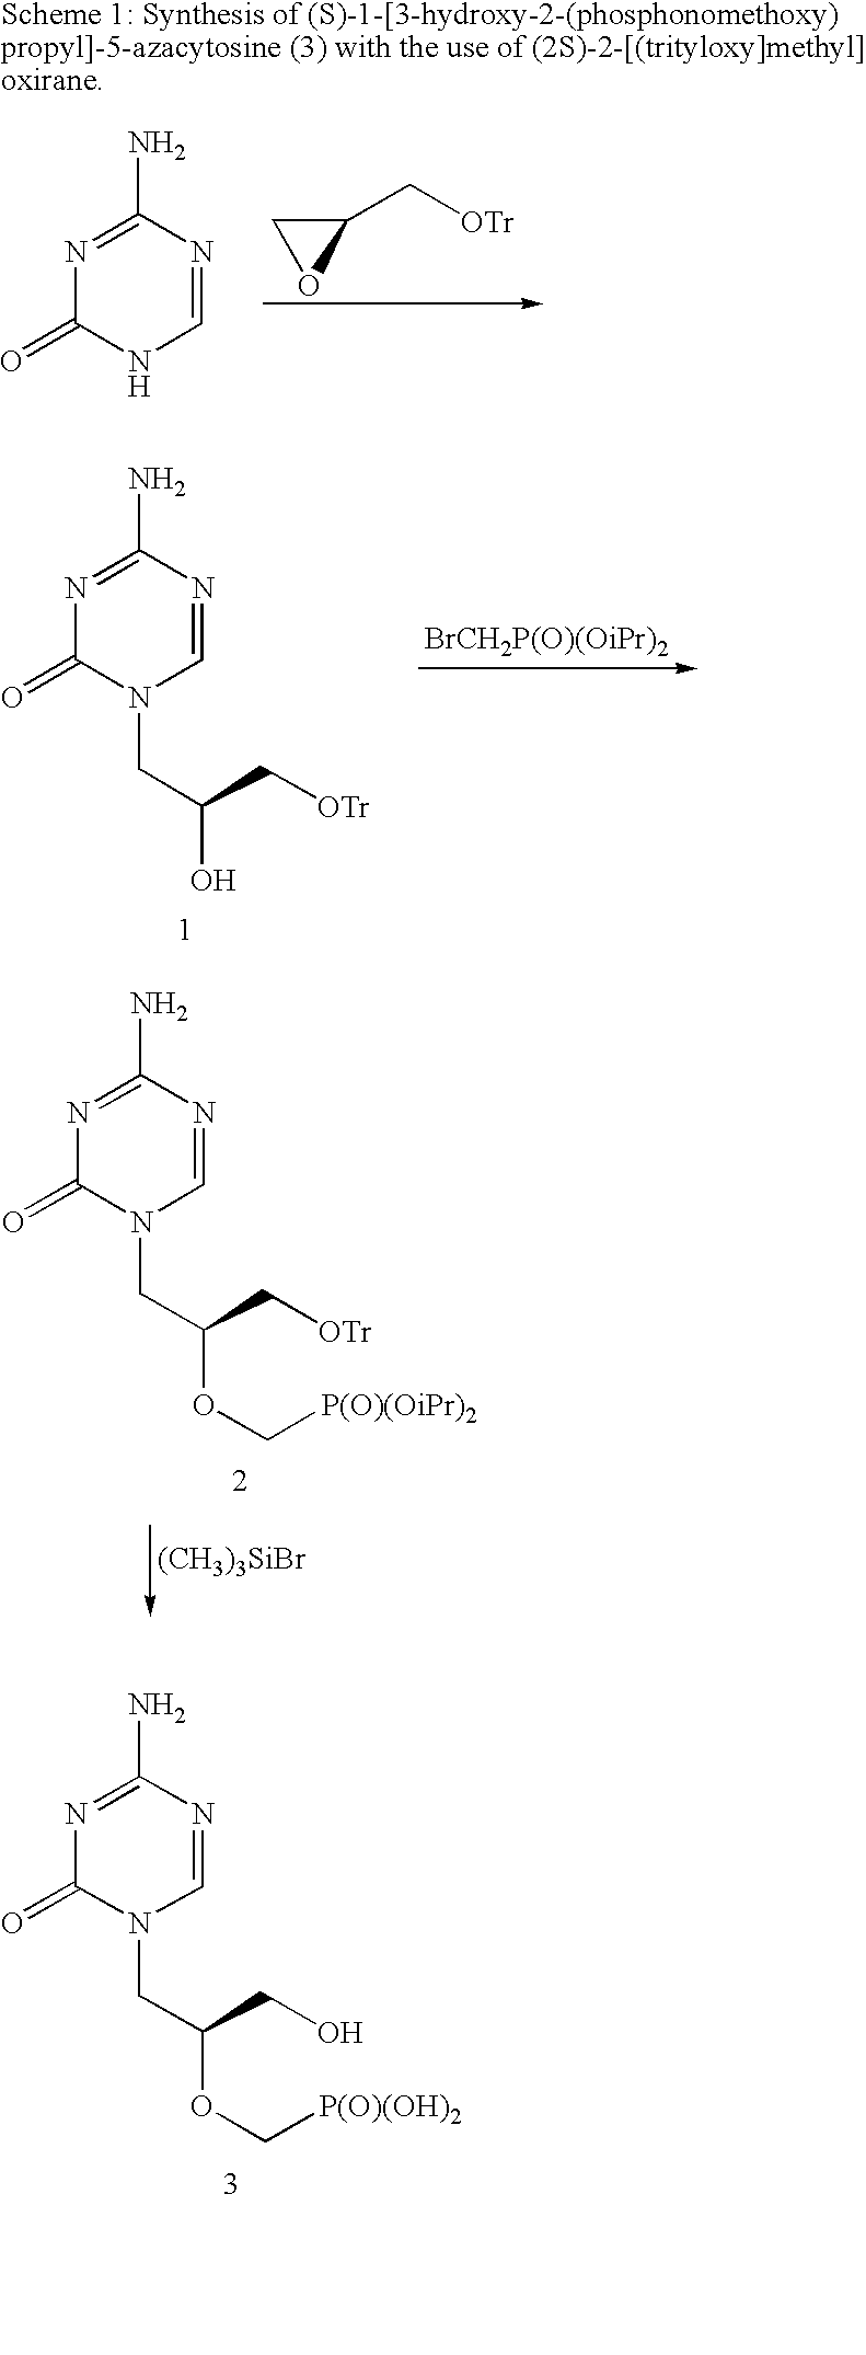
N1=C(N)N=CN(CC(C[OTr])O)C1=O.N1=C(N)N=CN(CC(C[OTr])OC[P(O)(OiPr)2])C1=O.[(CH3)3SiBr].C1(C[OTr])CO1.N1=C(N)N=CNC1=O.N1=C(N)N=CN(CC(CO)OC[P(O)(OH)2])C1=O
